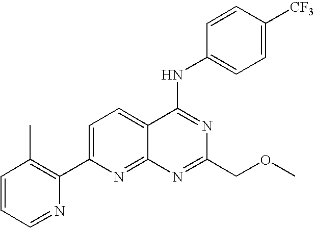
C1=CC=NC(C2=CC=C3C(=N2)N=C(COC)N=C3NC2=CC=C([CF3])C=C2)=C1C
